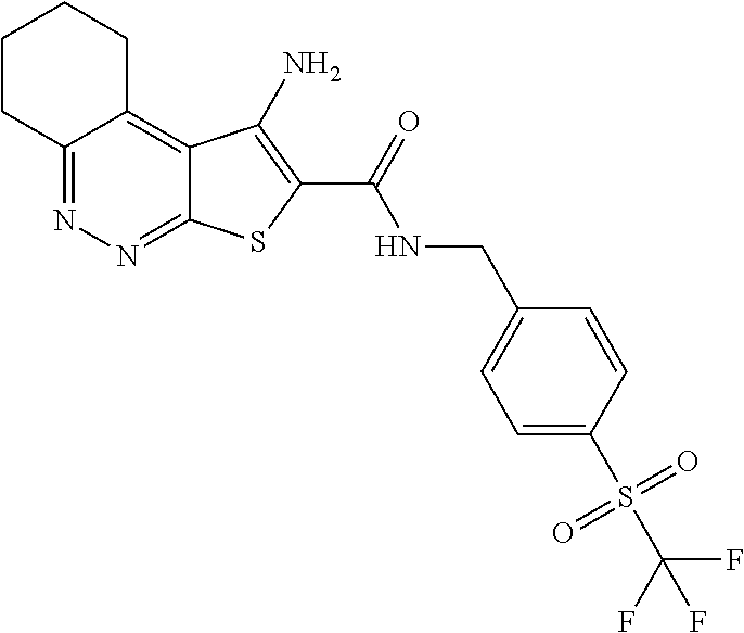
C12=NN=C3C(=C1CCCC2)C(N)=C(C(=O)NCC1=CC=C(S(=O)(=O)C(F)(F)F)C=C1)S3
